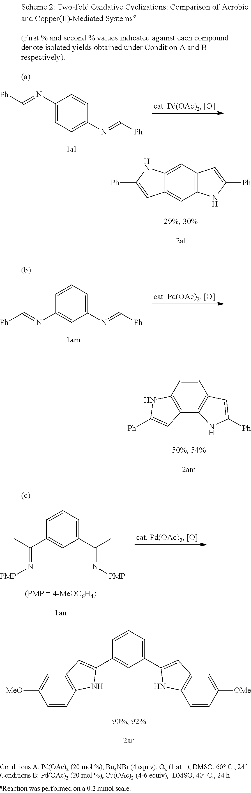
C1(N=C([Ph])C)=CC=C(N=C([Ph])C)C=C1.C12=C(C=C3C(=C1)C=C([Ph])N3)C=C([Ph])N2.C1=CC=C(N=C([Ph])C)C=C1N=C(C)[Ph].C1=CC2=C(C3=C1C=C([Ph])N3)C=C([Ph])N2.C1=CC(C(C)=N[PMP])=CC(C(C)=N[PMP])=C1.C1=CC2=C(C=C1[MeO])C=C(C1=CC(C3=CC4=C(C=CC([OMe])=C4)N3)=CC=C1)N2
